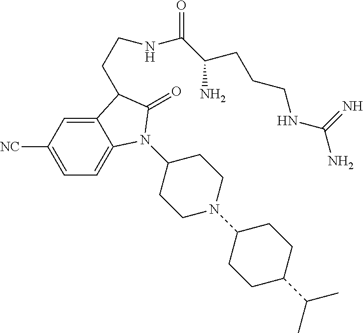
C1(N2C3=CC=C([CN])C=C3C(CCNC(C(N)CCCNC(N)=N)=O)C2=O)CCN(C2CCC(C(C)C)CC2)CC1
